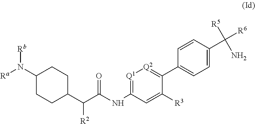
C1(C(C(NC2=[Q1][Q2]=C(C3=CC=C(C([R6])([R5])N)C=C3)C([R3])=C2)=O)[R2])CCC(N([Ra])[Rb])CC1
